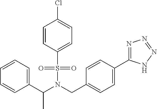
S(N(C(C1=CC=CC=C1)C)CC1=CC=C(C2=NN=NN2)C=C1)(C1=CC=C(Cl)C=C1)(=O)=O
